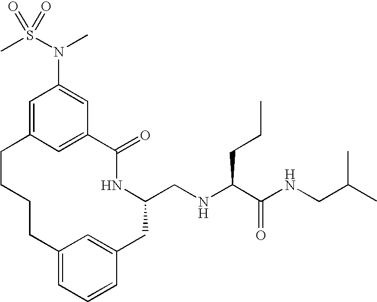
C1=C2C=C(C=C1N(S(C)(=O)=O)C)C(=O)NC(CNC(C(NCC(C)C)=O)CCC)CC1=CC(=CC=C1)CCCC2
